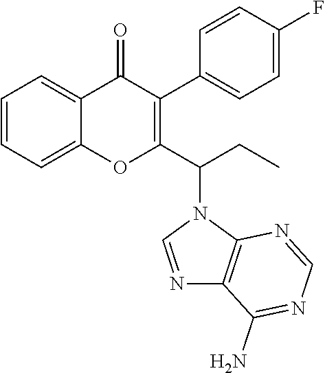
C1=CC=C2C(=C1)OC(C(N1C3=C(N=C1)C(N)=NC=N3)CC)=C(C1=CC=C(F)C=C1)C2=O
